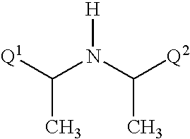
[Q1]C(N(C([Q2])C)[H])C
